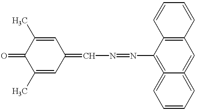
C1(C)=CC(=CN=NC2=C3=CC=CC=C3=CC3=C2C=CC=C3)C=C(C)C1=O
